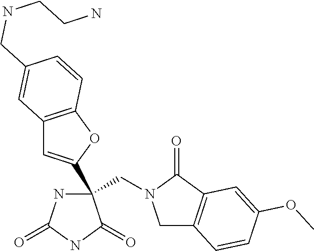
C(C1(C2=CC3=C(O2)C=CC(CNCCN)=C3)NC(=O)NC1=O)N1CC2=C(C1=O)C=C(OC)C=C2
